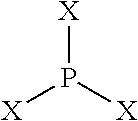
[X]P([X])[X]
